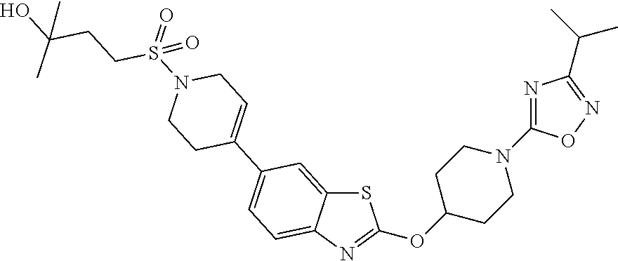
S1C2=CC(C3=CCN(S(=O)(CCC(O)(C)C)=O)CC3)=CC=C2N=C1OC1CCN(C2=NC(C(C)C)=NO2)CC1
